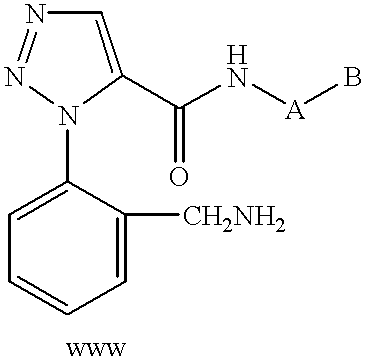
C1=C([CH2NH2])C(N2C(C(N[A]B)=O)=CN=N2)=CC=C1
